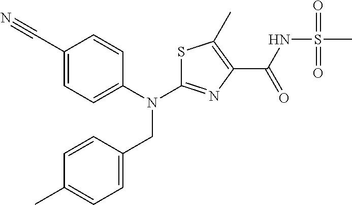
C1(C#N)=CC=C(N(C2=NC(C(NS(C)(=O)=O)=O)=C(C)S2)CC2=CC=C(C)C=C2)C=C1
